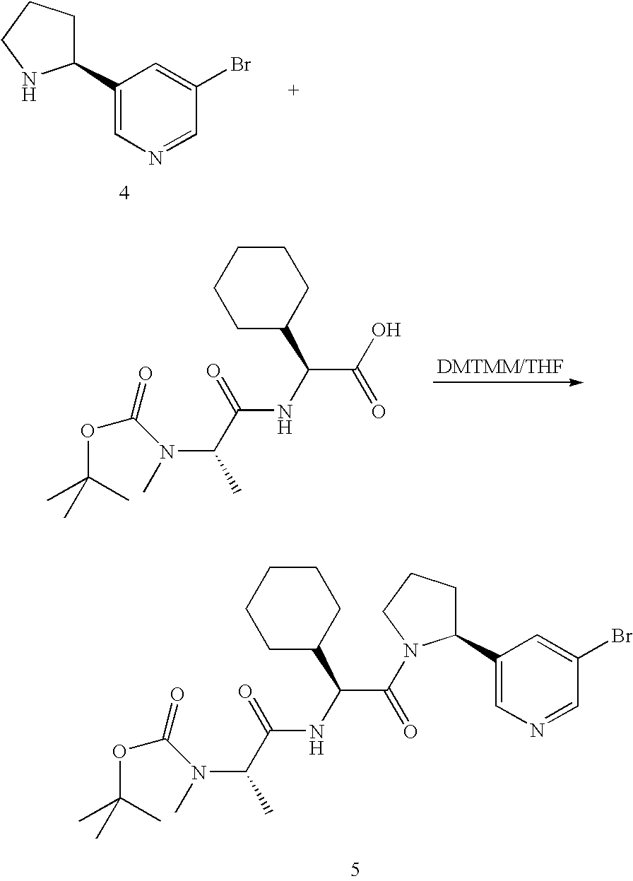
C1(C2=CN=CC(Br)=C2)CCCN1.C1CCCC(C(NC(C(N(C)C(=O)OC(C)(C)C)C)=O)C(O)=O)C1.C1CCCC(C(NC(C(N(C)C(=O)OC(C)(C)C)C)=O)C(=O)N2C(C3=CN=CC(Br)=C3)CCC2)C1
